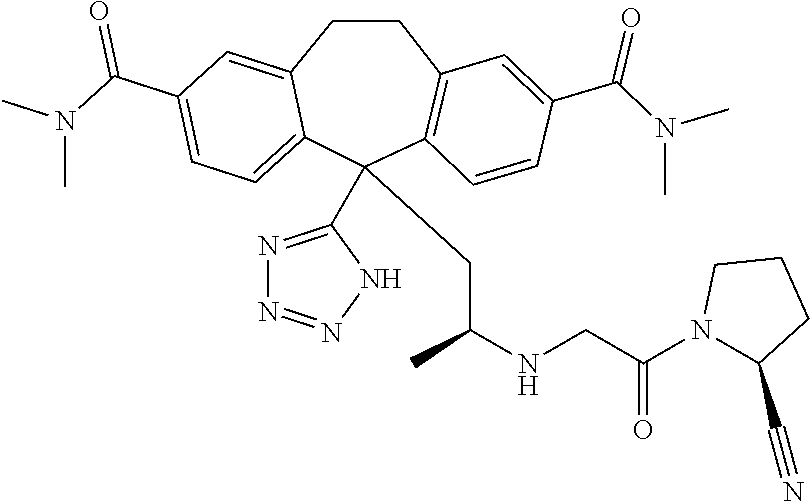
C12=CC=C(C(=O)N(C)C)C=C1CCC1=C(C2(C2=NN=NN2)CC(NCC(N2C(C#N)CCC2)=O)C)C=CC(C(=O)N(C)C)=C1
